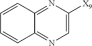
C1=CC2=NC([X9])=CN=C2C=C1
